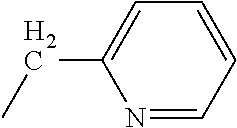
N1=CC=CC=C1CC
